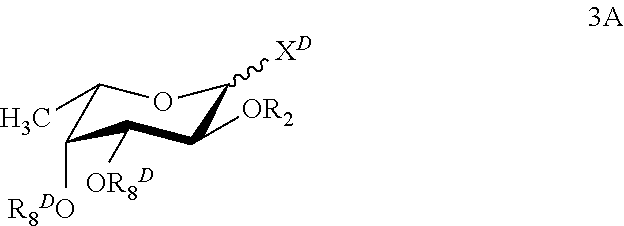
C1([XD])C([OR2])C([OR8D])C([R8DO])C(C)O1
